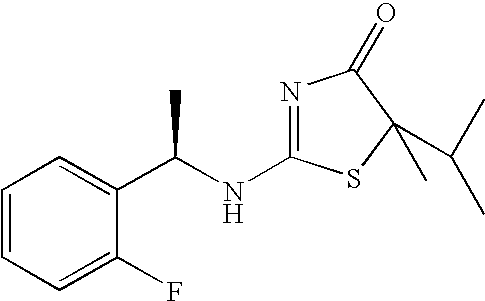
C1=CC=C(F)C(C(NC2=NC(=O)C(C)(C(C)C)S2)C)=C1
